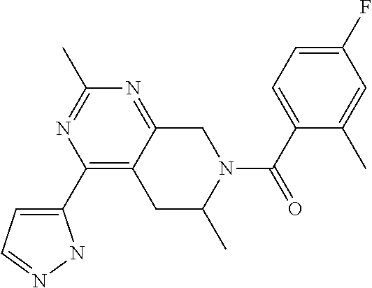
C1(C2=CC=NN2)=C2C(=NC(C)=N1)CN(C(C1=CC=C(F)C=C1C)=O)C(C)C2
